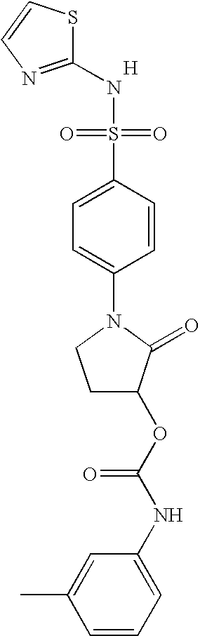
[H].S1C(NS(=O)(=O)C2=CC=C(N3CCC(OC(NC4=CC=CC(C)=C4)=O)C3=O)C=C2)=NC=C1
